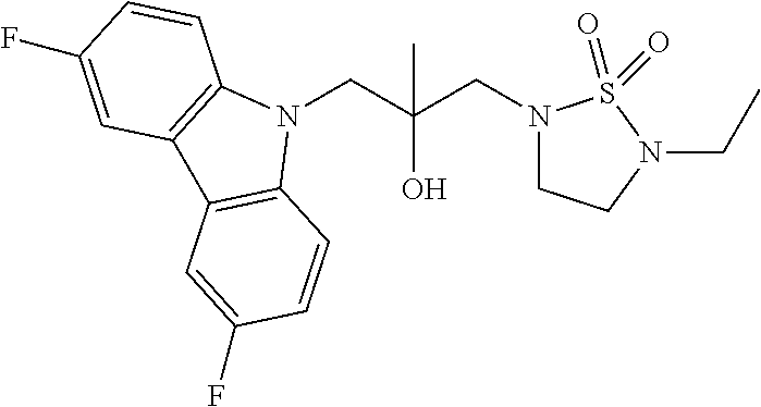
N1(CC(CN2CCN(CC)S2(=O)=O)(O)C)C2=C(C3=C1C=CC(F)=C3)C=C(F)C=C2
